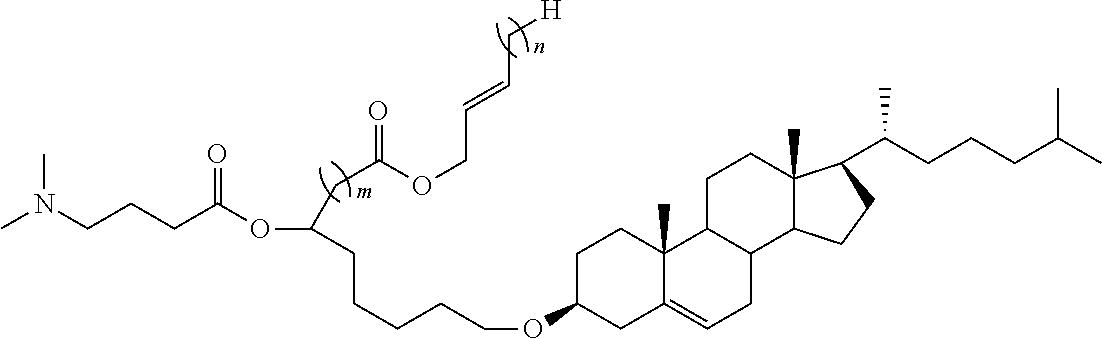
C1C(OCCCCCC(OC(CCCN(C)C)=O)CC(OCC=CC[H])=O)CC2=CCC3C(C2(C)C1)CCC1(C)C3CCC1C(CCCC(C)C)C
